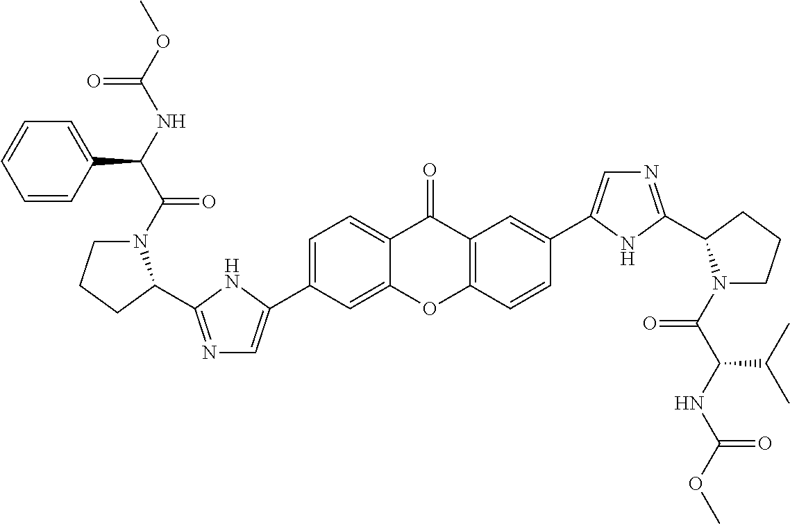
C1=C(C2=CN=C(C3N(C(C(NC(OC)=O)C4=CC=CC=C4)=O)CCC3)N2)C=C2C(=C1)C(=O)C1=C(O2)C=CC(C2=CN=C(C3N(C(C(NC(OC)=O)C(C)C)=O)CCC3)N2)=C1
